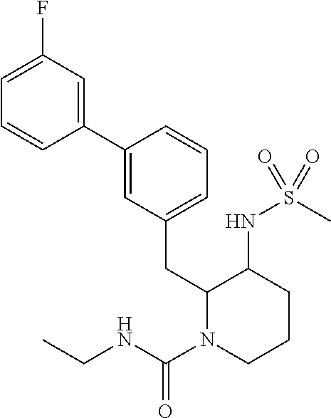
C1=C(C2=CC(F)=CC=C2)C=CC=C1CC1N(C(NCC)=O)CCCC1NS(C)(=O)=O
